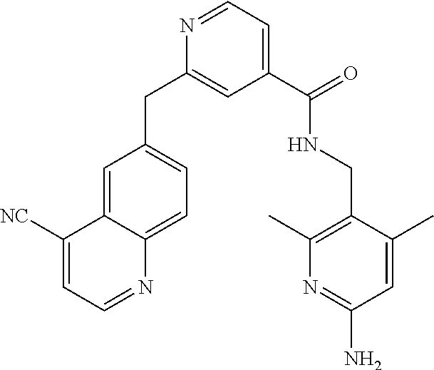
N1=CC=C(C(=O)NCC2=C(C)N=C(N)C=C2C)C=C1CC1=CC=C2C(=C1)C([NC])=CC=N2
